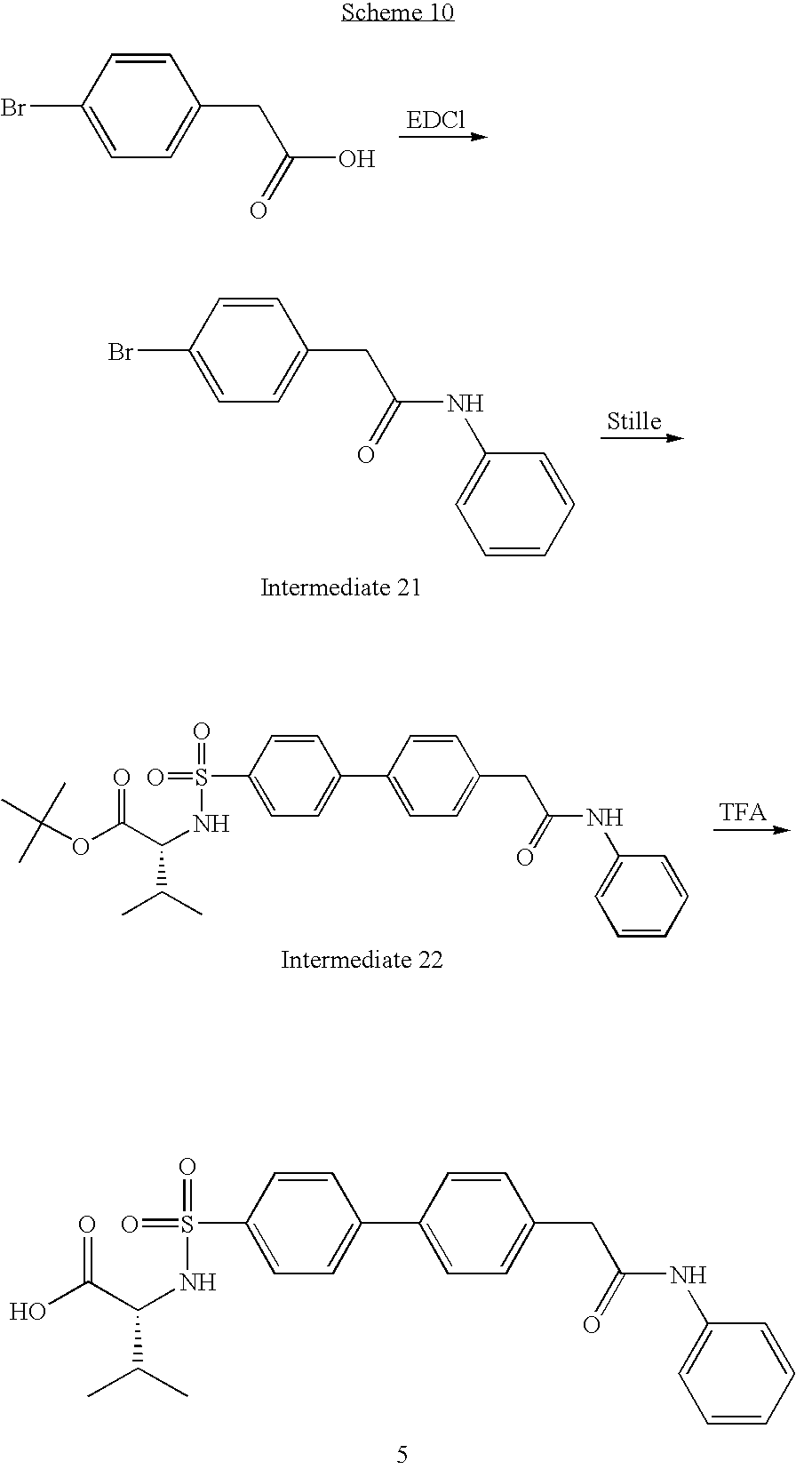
C1=C(Br)C=CC(CC(=O)O)=C1.C1=C(Br)C=CC(CC(=O)NC2=CC=CC=C2)=C1.C1=C(C2=CC=C(S(=O)(NC(C(C)C)C(OC(C)(C)C)=O)=O)C=C2)C=CC(CC(=O)NC2=CC=CC=C2)=C1.C1=C(C2=CC=C(S(=O)(NC(C(C)C)C(O)=O)=O)C=C2)C=CC(CC(=O)NC2=CC=CC=C2)=C1
